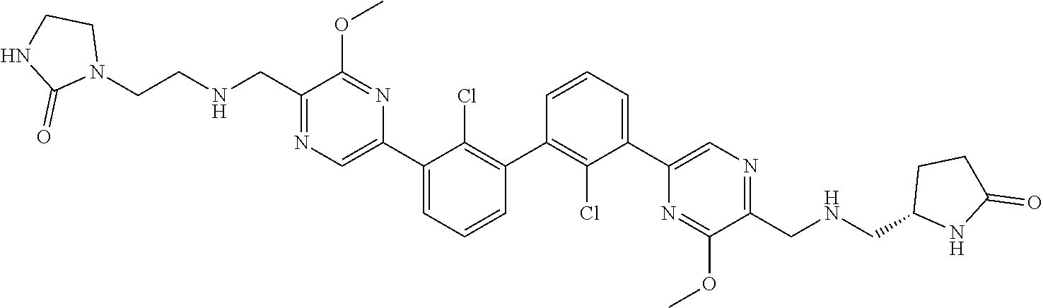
C1(C2=C(Cl)C(C3=CN=C(CNCCN4CCNC4=O)C(OC)=N3)=CC=C2)=C(Cl)C(C2=CN=C(CNCC3NC(=O)CC3)C(OC)=N2)=CC=C1
